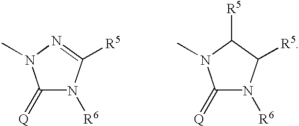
C1(=[Q])N([R6])C([R5])=NN1C.C1(=[Q])N([R6])C([R5])C([R5])N1C
